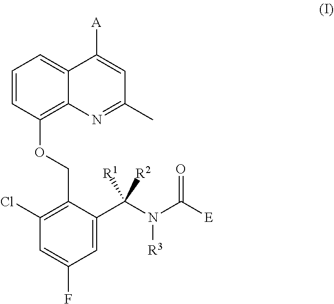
C1=C(F)C=C(C(N(C(=O)[E])[R3])([R1])[R2])C(COC2=C3N=C(C)C=C([A])C3=CC=C2)=C1Cl
